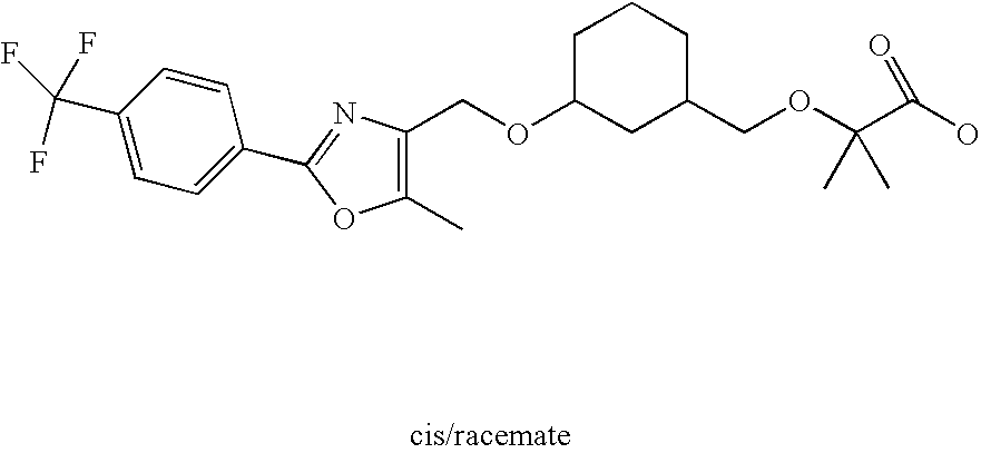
C1(C(F)(F)F)=CC=C(C2=NC(COC3CC(COC(C(O)=O)(C)C)CCC3)=C(C)O2)C=C1
